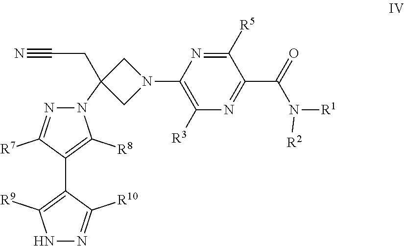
N1(C2(CC#N)CN(C3=C([R3])N=C(C(=O)N([R2])[R1])C([R5])=N3)C2)N=C([R7])C(C2=C([R9])NN=C2[R10])=C1[R8]
